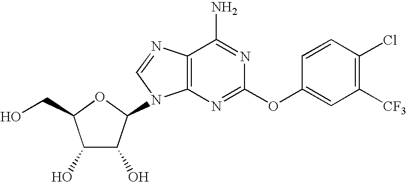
C1(O)C(O)C(N2C3=C(C(N)=NC(OC4=CC([CF3])=C(Cl)C=C4)=N3)N=C2)OC1CO
